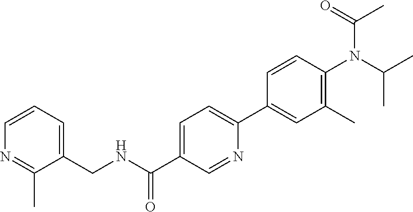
C(C1=CC=C(C2=CC(C)=C(N(C(=O)C)C(C)C)C=C2)N=C1)(NCC1=CC=CN=C1C)=O
